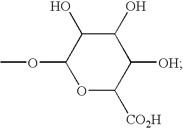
O1C([CO2H])C([OH])C(O)C(O)C1OC
